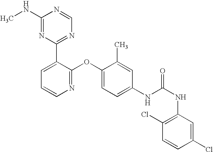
C1(NC)=NC(C2=CC=CN=C2OC2=CC=C(NC(NC3=C(Cl)C=CC(Cl)=C3)=O)C=C2C)=NC=N1
